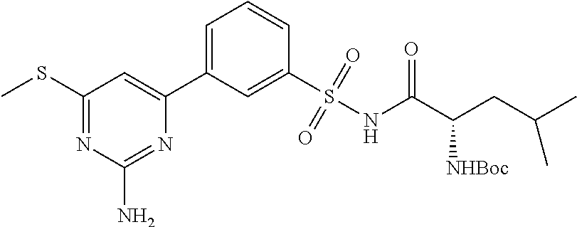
C1(SC)=NC(N)=NC(C2=CC=CC(S(NC(C(CC(C)C)[NHBoc])=O)(=O)=O)=C2)=C1
